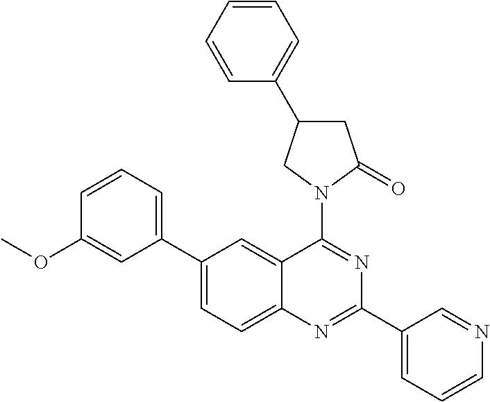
C1(C2=CC=C3C(=C2)C(N2CC(C4=CC=CC=C4)CC2=O)=NC(C2=CC=CN=C2)=N3)=CC=CC(OC)=C1
